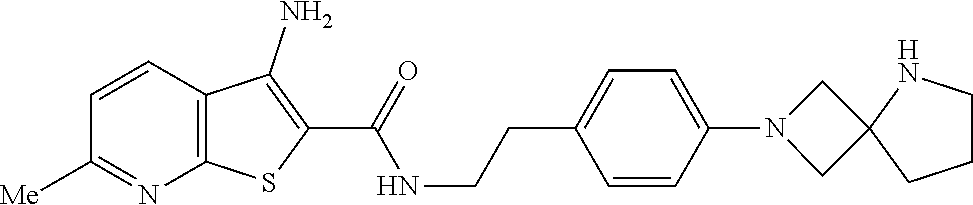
C1=CC2=C(N=C1[Me])SC(C(=O)NCCC1=CC=C(N3CC4(C3)CCCN4)C=C1)=C2N
